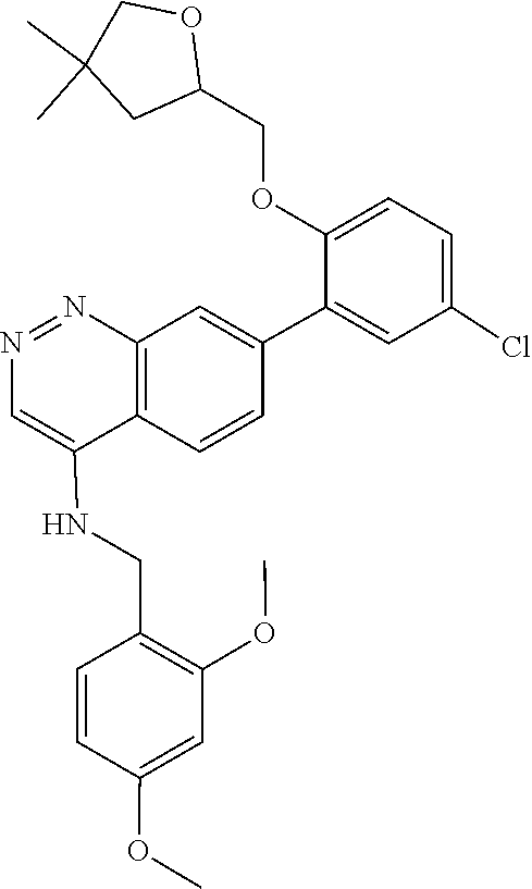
N1=NC2=C(C(NCC3=C(OC)C=C(OC)C=C3)=C1)C=CC(C1=CC(Cl)=CC=C1OCC1CC(C)(C)CO1)=C2
